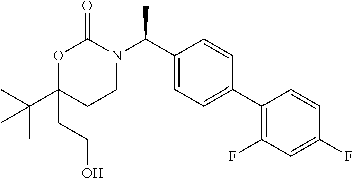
O1C(CCO)(C(C)(C)C)CCN(C(C2=CC=C(C3=C(F)C=C(F)C=C3)C=C2)C)C1=O
